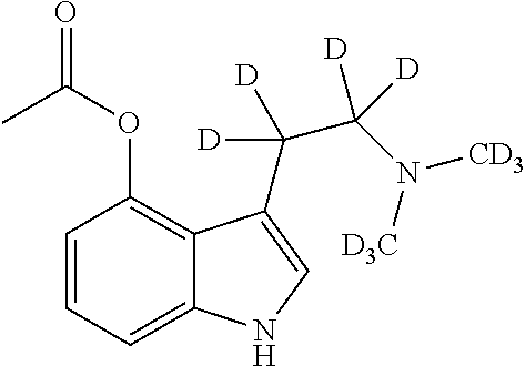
C1=CC=C2C(=C1OC(C)=O)C(C(C(N([D3C])[CD3])([D])[D])([D])[D])=CN2
